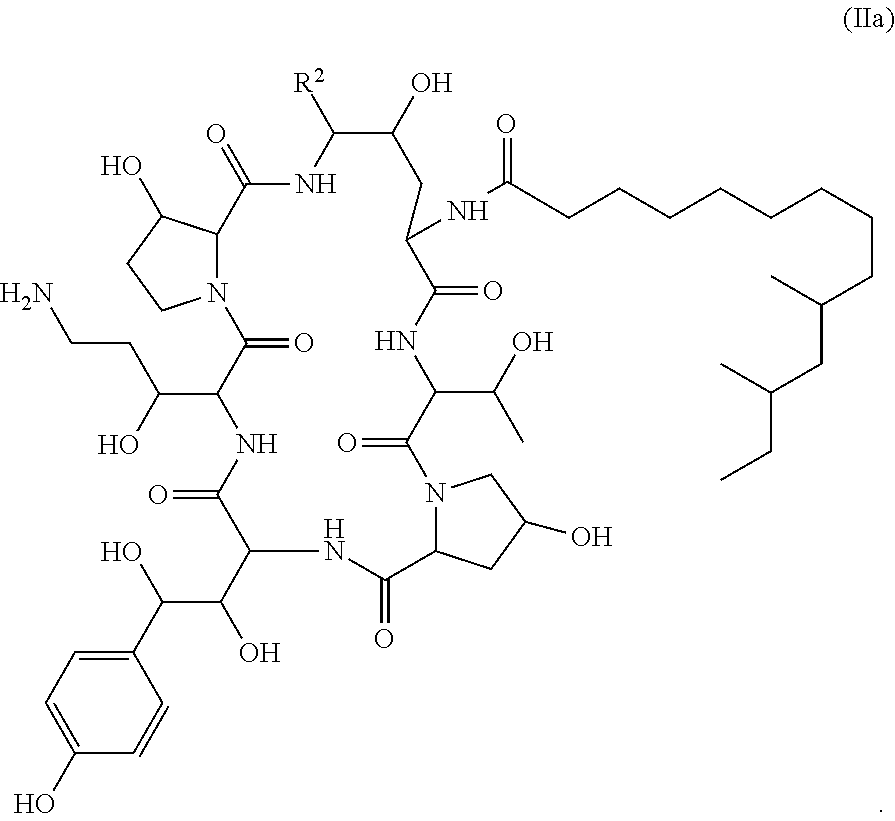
C12N(CCC1O)C(=O)C(C(O)CCN)NC(=O)C(C(O)C(O)C1=CC=C(O)C=C1)NC(=O)C1N(C(=O)C(C(O)C)NC(=O)C(NC(=O)CCCCCCCCC(C)CC(CC)C)CC(O)C([R2])NC2=O)CC(O)C1
